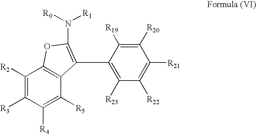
C1([R20])=C([R19])C(C2=C(N([R0])[R1])OC3=C2C([R5])=C([R4])C([R3])=C3[R2])=C([R23])C([R22])=C1[R21]
